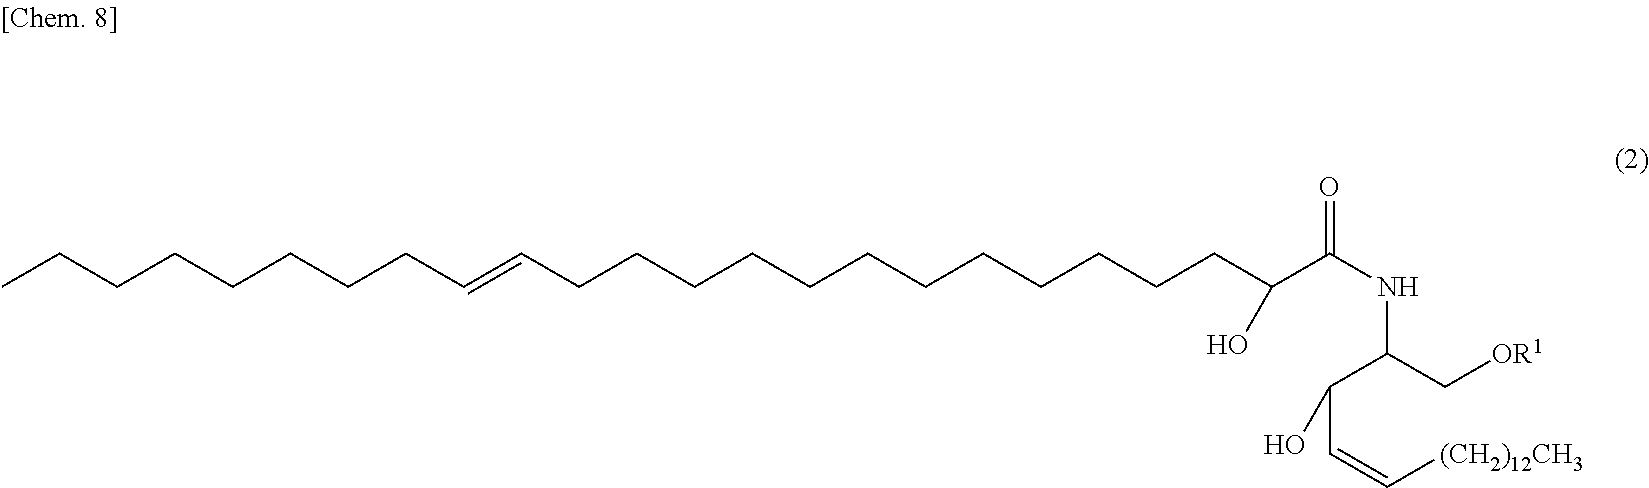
C(C=C[(CH2)12CH3])(C(C[OR1])NC(=O)C(CCCCCCCCCCCCC=CCCCCCCCC)O)O
